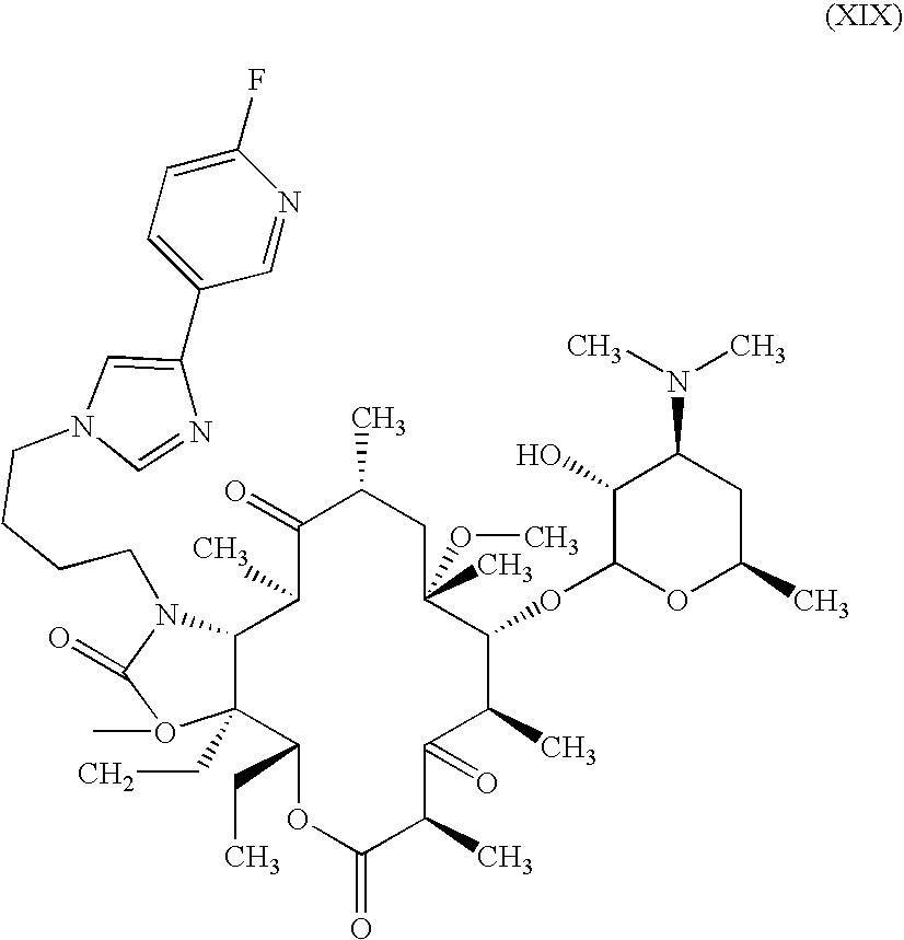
C12C(CC)(C(CC)OC(=O)C(C)C(=O)C(C)C(OC3OC(C)CC(N(C)C)C3O)C(C)(OC)CC(C)C(=O)C1C)O(C)C(=O)N2CCCCN1C=NC(C2=CC=C(F)N=C2)=C1
